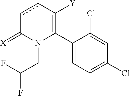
C1(C2=C([Y])ccC(=[X])N2CC(F)F)=CC=C(Cl)C=C1Cl
